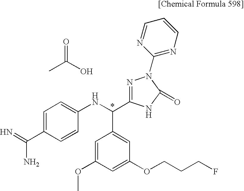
C1=C(C(=N)N)C=CC(NC(C2=CC(OCCCF)=CC(OC)=C2)C2=NN(C3=NC=CC=N3)C(=O)N2)=C1.C(O)(=O)C
